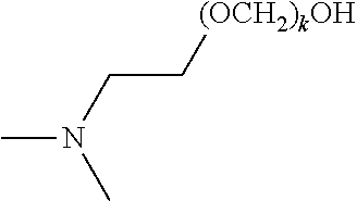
CN(C)CC[(OCH2)kOH]
